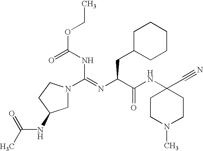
O=C(NC(=NC(C(NC1(C#N)CCN(C)CC1)=O)CC1CCCCC1)N1CC(NC(=O)C)CC1)OCC
